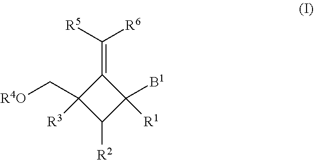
C1(=C([R5])[R6])C(C[R4O])([R3])C([R2])C1([B1])[R1]
